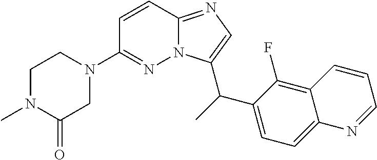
C1N(C)C(=O)CN(C2=NN3C(=NC=C3C(C3=CC=C4C(=C3F)C=CC=N4)C)C=C2)C1
